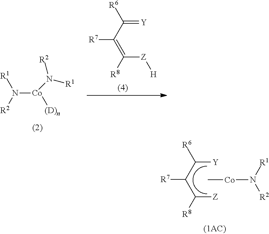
[Y]C(C(C([Z])[R8])[R7])[R6].[Co](C)N([R2])[R1].N([Co](N([R1])[R2])[(D)n])([R2])[R1].[R7]C(C([R6])=[Y])=C([R8])[Z][H]
